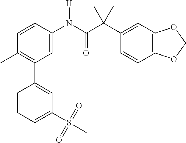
C1=C(N(C(C2(C3=CC4=C(C=C3)OCO4)CC2)=O)[H])C=CC(C)=C1C1=CC(S(C)(=O)=O)=CC=C1
